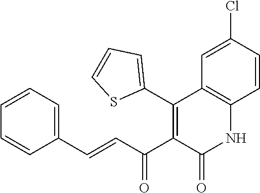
C1(C=CC(C2=C(C3=CC=CS3)C3=C(NC2=O)C=CC(Cl)=C3)=O)=CC=CC=C1
